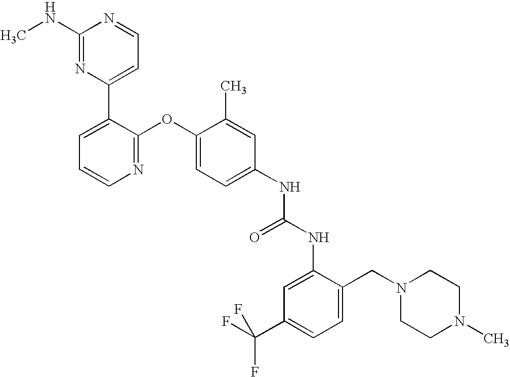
C1(NC)=NC(C2=CC=CN=C2OC2=CC=C(NC(=O)NC3=CC(C(F)(F)F)=CC=C3CN3CCN(C)CC3)C=C2C)=CC=N1
